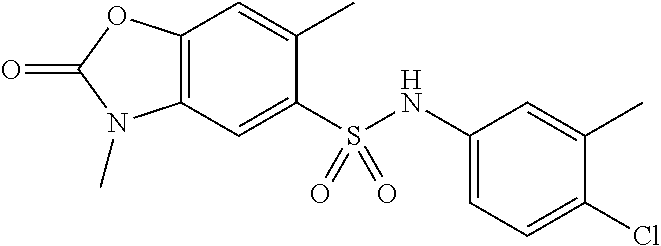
C1(C)=CC2=C(C=C1S(NC1=CC=C(Cl)C(C)=C1)(=O)=O)N(C)C(=O)O2
